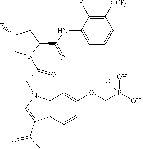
C(C1CC(F)CN1C(=O)CN1C2=C(C(C(C)=O)=C1)C=CC(OCP([OH])(=O)O)=C2)(NC1=CC=CC([OCF3])=C1F)=O
